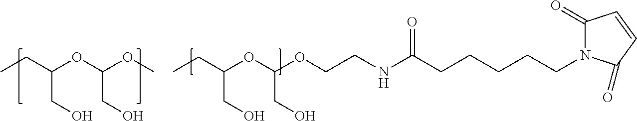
CCC(OC(OC)CO)CO.CCC(OC(OCCNC(CCCCCN1C(=O)C=CC1=O)=O)CO)CO
